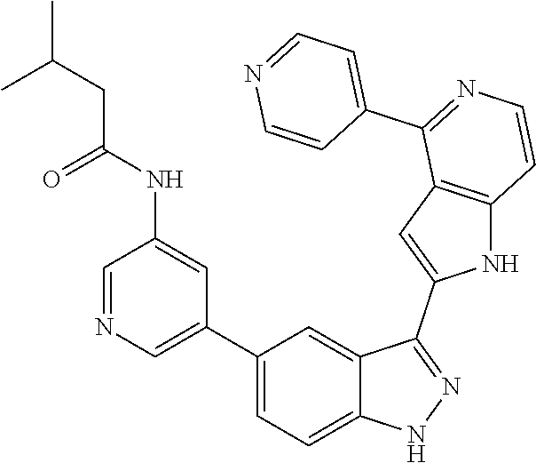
C1(C2=CN=CC(NC(=O)CC(C)C)=C2)=CC=C2C(=C1)C(C1=CC3=C(N1)C=CN=C3C1=CC=NC=C1)=NN2
